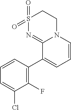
C1(F)=C(C2=CC=CN3C2=NS(=O)(=O)CC3)C=CC=C1Cl
